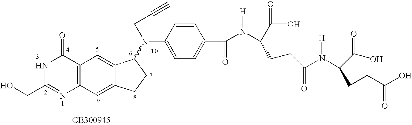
C12=C(C=C3C(=C1)C(N(C1=CC=C(C(=O)N(C(C(O)=O)CCC(=O)N(C(C(O)=O)CCC(O)=O)[H])[H])C=C1)CC#C)CC3)N=C(CO)NC2=O
